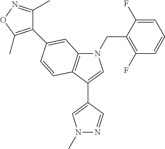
N1(CC2=C(F)C=CC=C2F)C2=C(C(C3=CN(C)N=C3)=C1)C=CC(C1=C(C)ON=C1C)=C2
